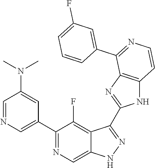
C1=NC=C(C2=NC=C3C(=C2F)C(C2=NC4=C(N2)C=CN=C4C2=CC(F)=CC=C2)=NN3)C=C1N(C)C
